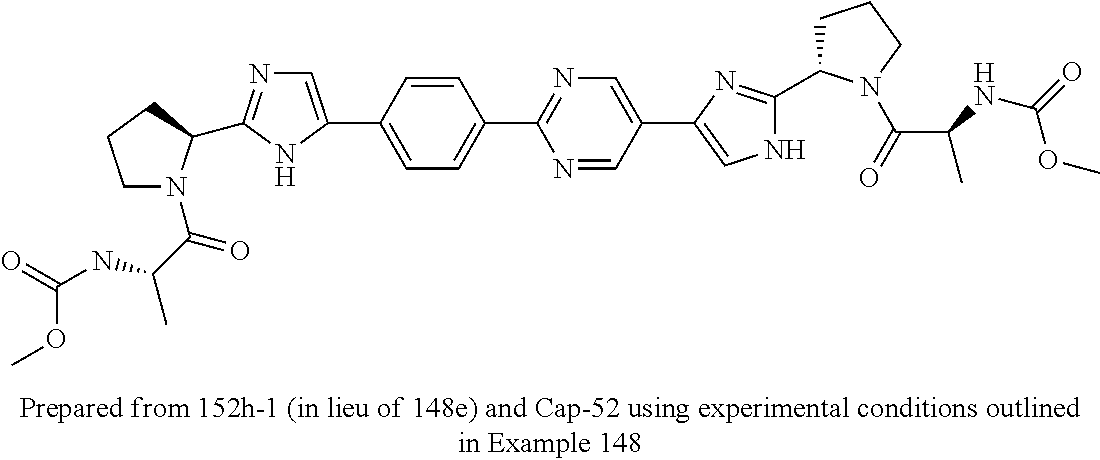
C1(C2=NC=C(C3=CNC(C4CCCN4C(=O)C(C)NC(=O)OC)=N3)C=N2)=CC=C(C2=CN=C(C3N(C(C(C)NC(=O)OC)=O)CCC3)N2)C=C1
